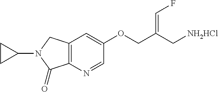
C12=C(N=CC(OCC(C[NH2HCl])=CF)=C1)C(=O)N(C1CC1)C2
